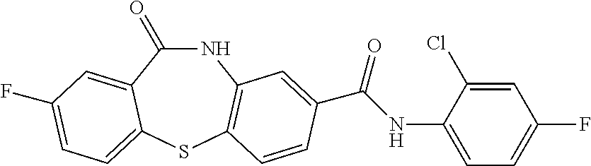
N1C(=O)C2=CC(F)=CC=C2SC2=C1C=C(C(NC1=CC=C(F)C=C1Cl)=O)C=C2
